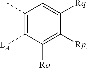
C1(C)=C([LA])C([Ro])=C([Rp])C([Rq])=C1
